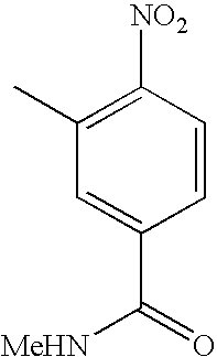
C1(C)=C([NO2])C=CC(C(=O)[MeHN])=C1
